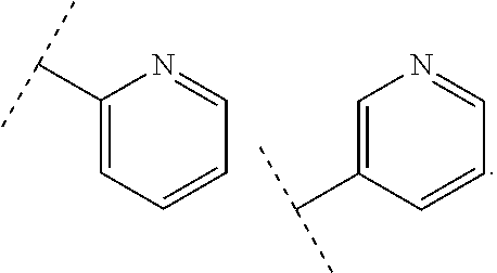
C1=C(C(C)C)C=CC=N1.C1(C(C)C)=CC=CC=N1
